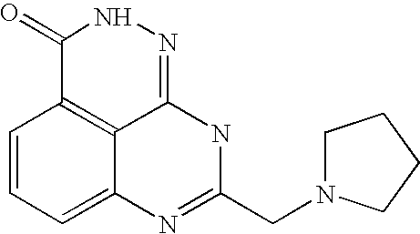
C1=CC=C2C3=C1C(=O)NN=C3NC(CN1CCCC1)=N2
